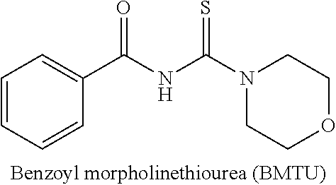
C1=CC=CC(C(NC(N2CCOCC2)=S)=O)=C1
